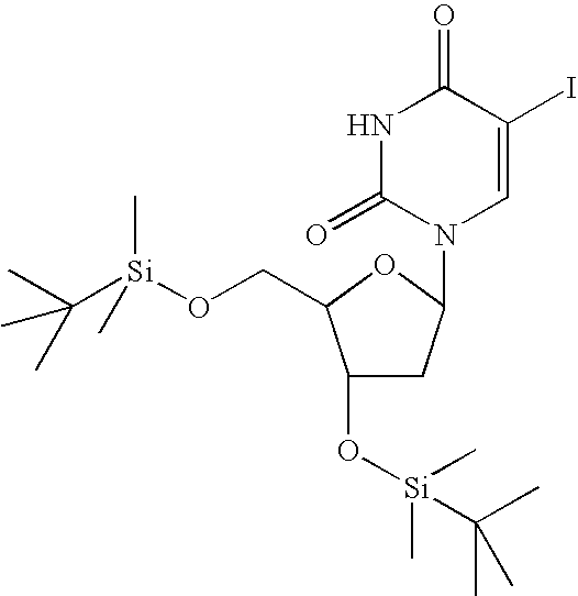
N1C(=O)N(C2CC(O[Si](C(C)(C)C)(C)C)C(CO[Si](C(C)(C)C)(C)C)O2)C=C(I)C1=O
